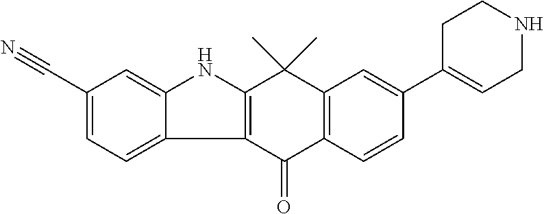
C12=CC(C#N)=CC=C1C1=C(N2)C(C)(C)C2=C(C1=O)C=CC(C1=CCNCC1)=C2
